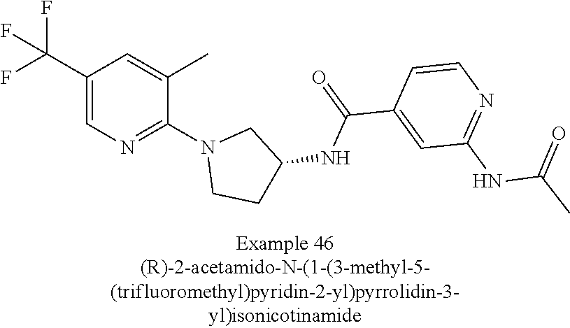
C1(C(F)(F)F)=CN=C(N2CCC(NC(C3=CC(NC(C)=O)=NC=C3)=O)C2)C(C)=C1
